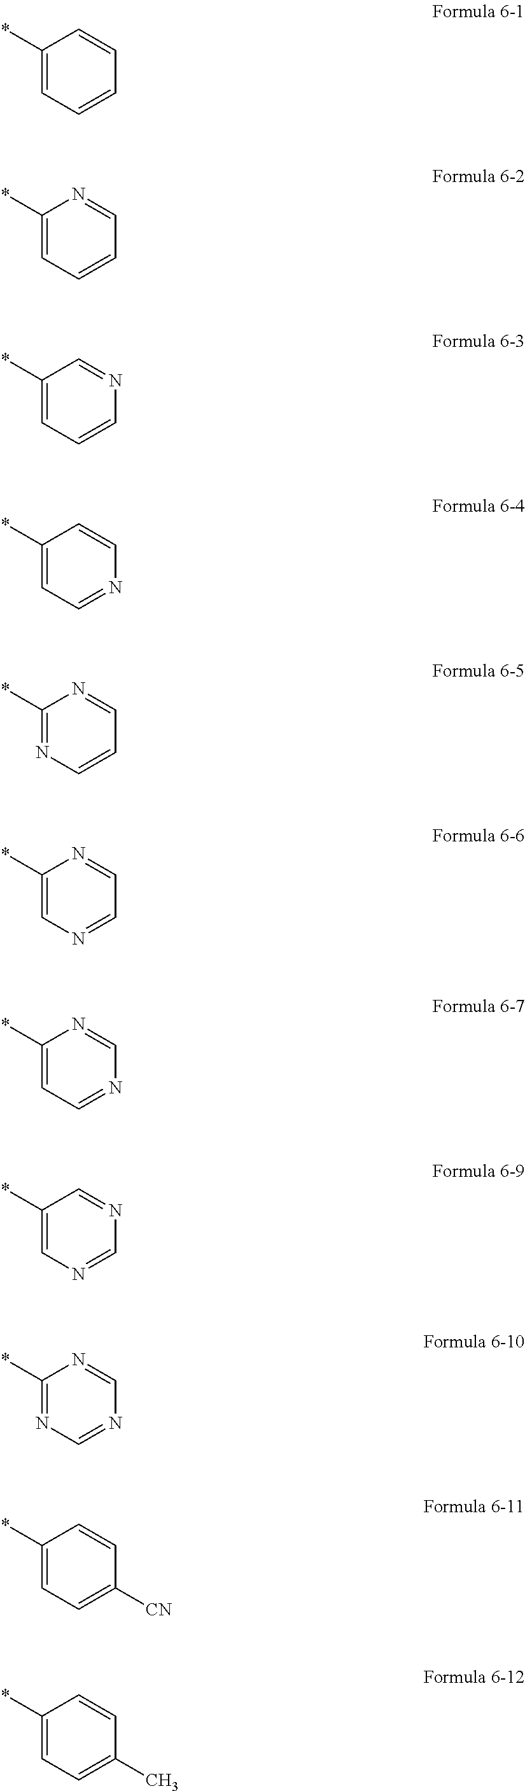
C1(*)=CC=CC=C1.C1(*)=CC=CC=N1.C1(*)=CC=CN=C1.C1(*)=CC=NC=C1.C1(*)=NC=CC=N1.C1(*)=CN=CC=N1.C1(*)=CC=NC=N1.C1(*)=CN=CN=C1.C1(*)=NC=NC=N1.C1(*)=CC=C([CN])C=C1.C1(*)=CC=C(C)C=C1
